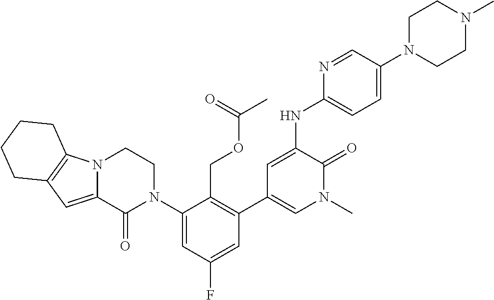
N12C(=CC3=C1CCCC3)C(=O)N(C1=CC(F)=CC(C3=CN(C)C(=O)C(NC4=CC=C(N5CCN(C)CC5)C=N4)=C3)=C1COC(C)=O)CC2
